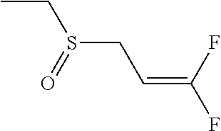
CCS(CC=C(F)F)=O
